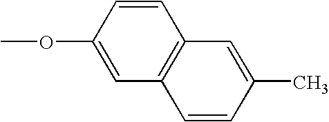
C1(OC)=CC2=C(C=C1)C=C(C)C=C2
